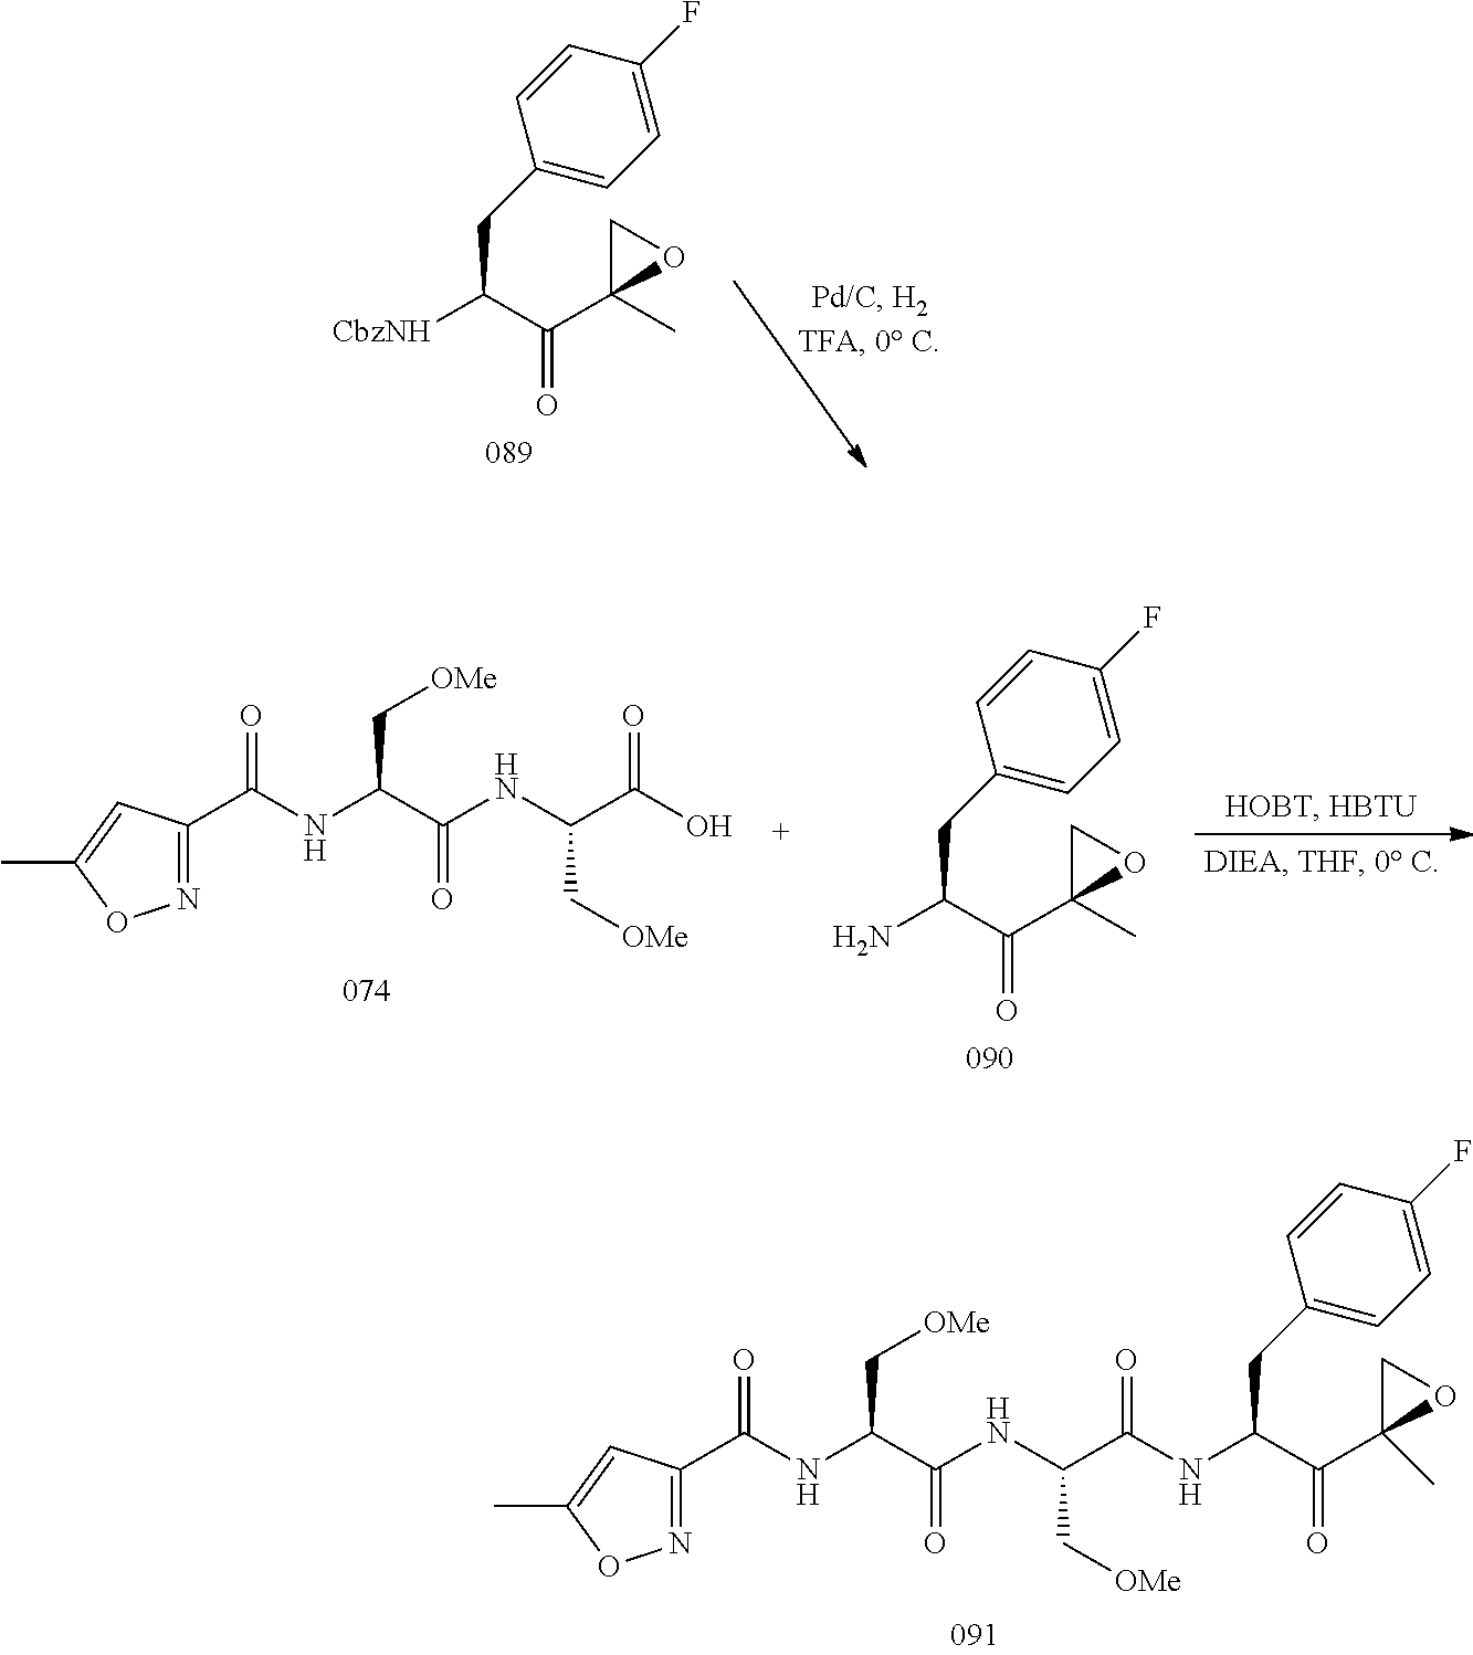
[CbzNH]C(C(C1(C)OC1)=O)CC1=CC=C(F)C=C1.OC(C(NC(C(NC(C1=NOC(C)=C1)=O)C[OMe])=O)C[OMe])=O.NC(C(C1(C)OC1)=O)CC1=CC=C(F)C=C1.N(C(C(NC(C(NC(C1=NOC(C)=C1)=O)C[OMe])=O)C[OMe])=O)C(C(C1(C)OC1)=O)CC1=CC=C(F)C=C1
